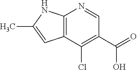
C12=C(C(Cl)=C(C(=O)O)C=N1)C=C(C)N2
